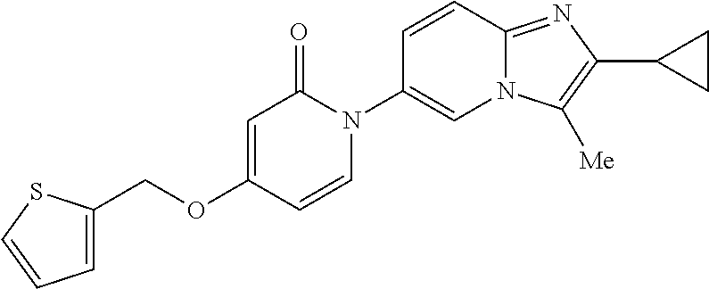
C1(COC2=CC(=O)N(C3=CN4C(=NC(C5CC5)=C4[Me])C=C3)C=C2)=CC=CS1
